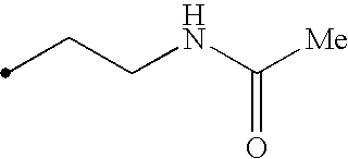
C(CNC(=O)[Me])C
